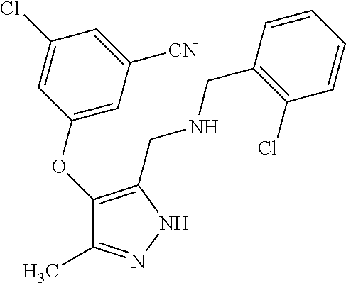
C1(OC2=CC([CN])=CC(Cl)=C2)=C(CNCC2=C(Cl)C=CC=C2)NN=C1C
